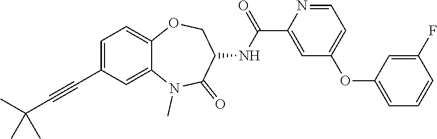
C1=C(C#CC(C)(C)C)C=C2C(=C1)OCC(NC(C1=CC(OC3=CC=CC(F)=C3)=CC=N1)=O)C(=O)N2C
